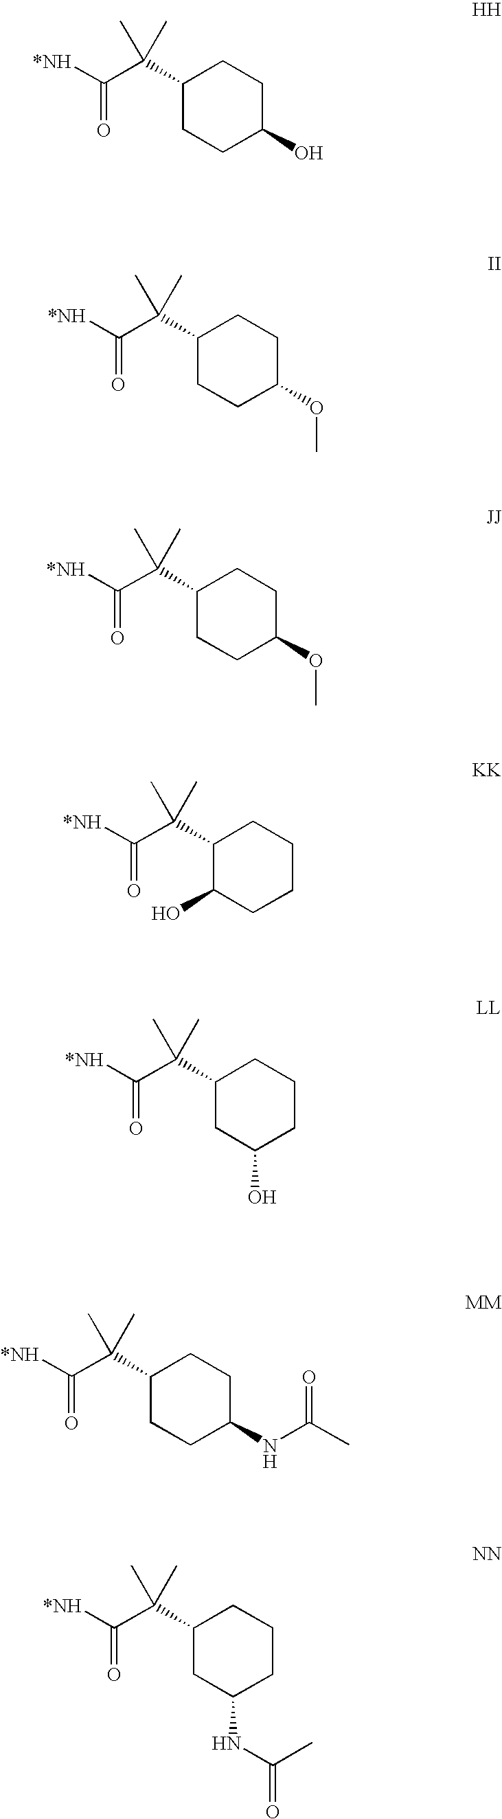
[*NH]C(C(C1CCC(O)CC1)(C)C)=O.[*NH]C(C(C1CCC(OC)CC1)(C)C)=O.[*NH]C(C(C1CCC(OC)CC1)(C)C)=O.[*NH]C(C(C1CCCCC1O)(C)C)=O.[*NH]C(C(C1CCCC(O)C1)(C)C)=O.[*NH]C(C(C1CCC(NC(C)=O)CC1)(C)C)=O.[*NH]C(C(C1CCCC(NC(=O)C)C1)(C)C)=O
